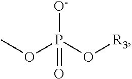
[O-]P(O[R3])(OC)=O
